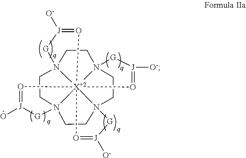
N123CCN45CCN67CCN8(CC1)[G][J]([O-])=O[X+2]2864(O=[J]([O-])[G]5)(O=[J]([O-])[G]7)O=[J](O)[G]3
